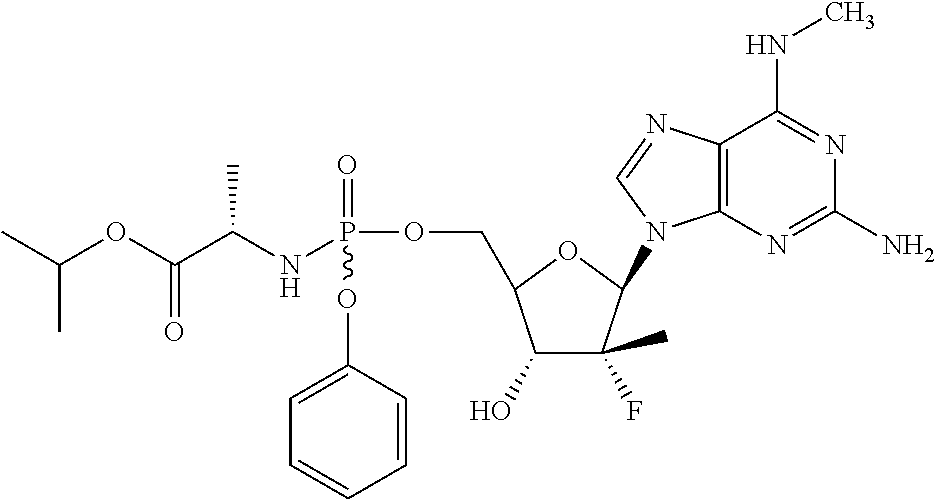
CC(OC(C(NP(OCC1C(O)C(F)(C)C(N2C3=C(C(NC)=NC(N)=N3)N=C2)O1)(=O)OC1=CC=CC=C1)C)=O)C
